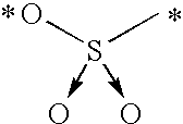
S(C)(O)(->O)->O
